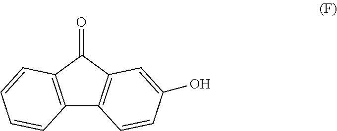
C12=C(C(=O)C3=C1C=CC(O)=C3)C=CC=C2
